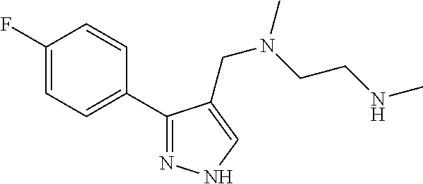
C1(F)=CC=C(C2=NNC=C2CN(C)CCNC)C=C1
